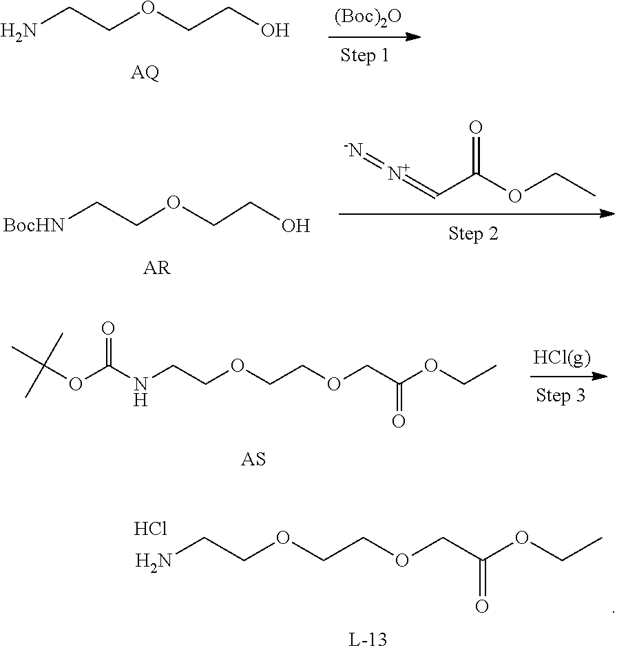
[AQ].[(Boc)2O].NCCOCCO.C(C(OCC)=O)=[N+]=[-N].[AR].[BocHN]CCOCCO.[HCl(g)].O(C(NCCOCCOCC(OCC)=O)=O)C(C)(C)C.NCCOCCOCC(OCC)=O.Cl
